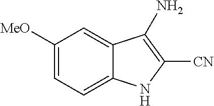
C1([MeO])=CC=C2C(=C1)C(N)=C([CN])N2
